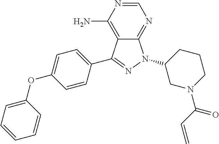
C12=C(N)N=CN=C1N(C1CN(C(C=C)=O)CCC1)N=C2C1=CC=C(OC2=CC=CC=C2)C=C1
